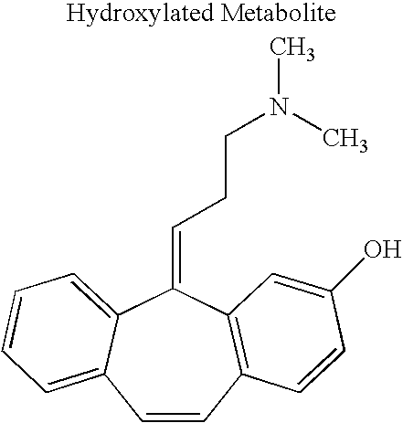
C1=CC2=C(C(=CCCN(C)C)C3=CC=CC=C13)C=C(O)C=C2
